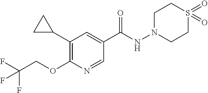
N1(NC(C2=CC(C3CC3)=C(OCC(F)(F)F)N=C2)=O)CCS(=O)(=O)CC1
